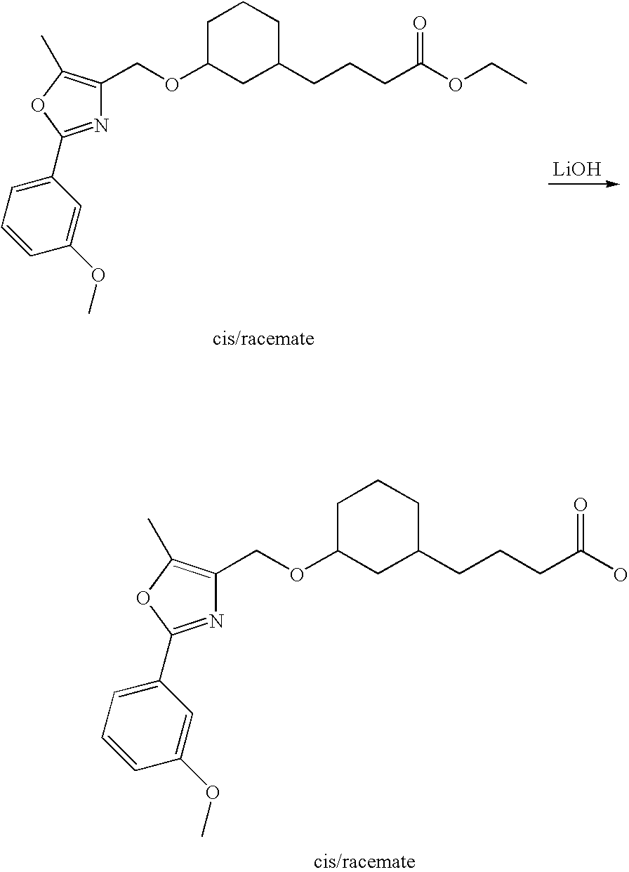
[LiOH].C1C(OCC2=C(C)OC(C3=CC=CC(OC)=C3)=N2)CC(CCCC(OCC)=O)CC1.C1C(OCC2=C(C)OC(C3=CC=CC(OC)=C3)=N2)CC(CCCC(O)=O)CC1
